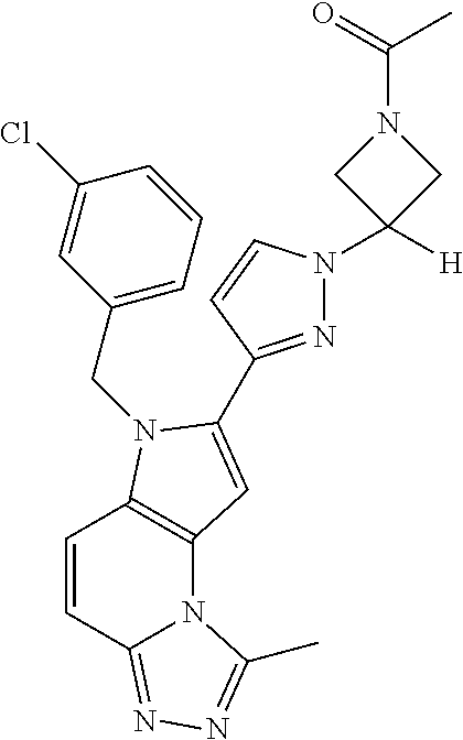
ClC1=CC(CN2C3=C(N4C(=NN=C4C)C=C3)C=C2C2=NN(C3([H])CN(C(C)=O)C3)C=C2)=CC=C1
